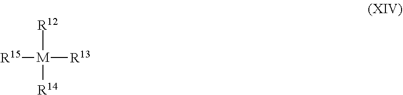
[R12][M]([R14])([R13])[R15]
